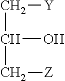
C(C(C[Z])O)[Y]
